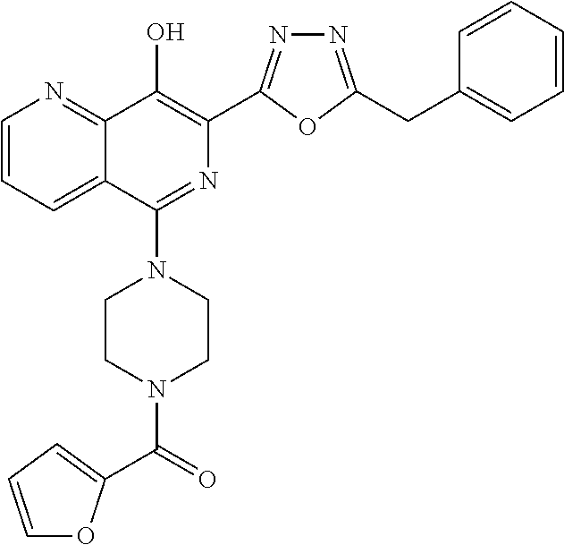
C1=CC=C2C(=N1)C(O)=C(C1=NN=C(CC3=CC=CC=C3)O1)N=C2N1CCN(C(=O)C2=CC=CO2)CC1
